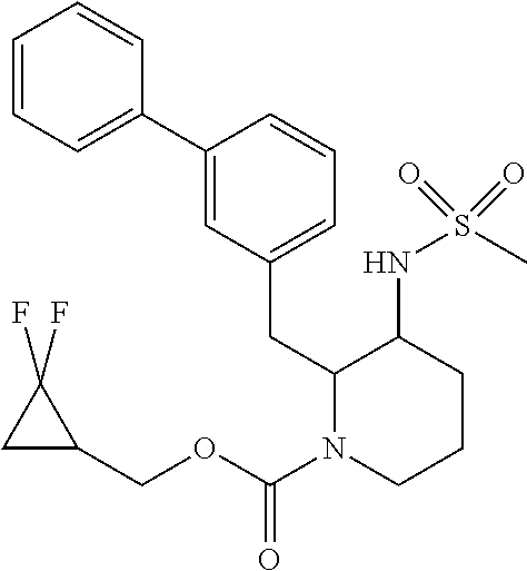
C1=CC=C(C2=CC(CC3N(C(OCC4C(F)(F)C4)=O)CCCC3NS(C)(=O)=O)=CC=C2)C=C1
